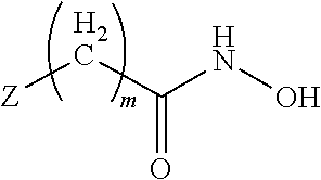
[Z]CC(NO)=O
